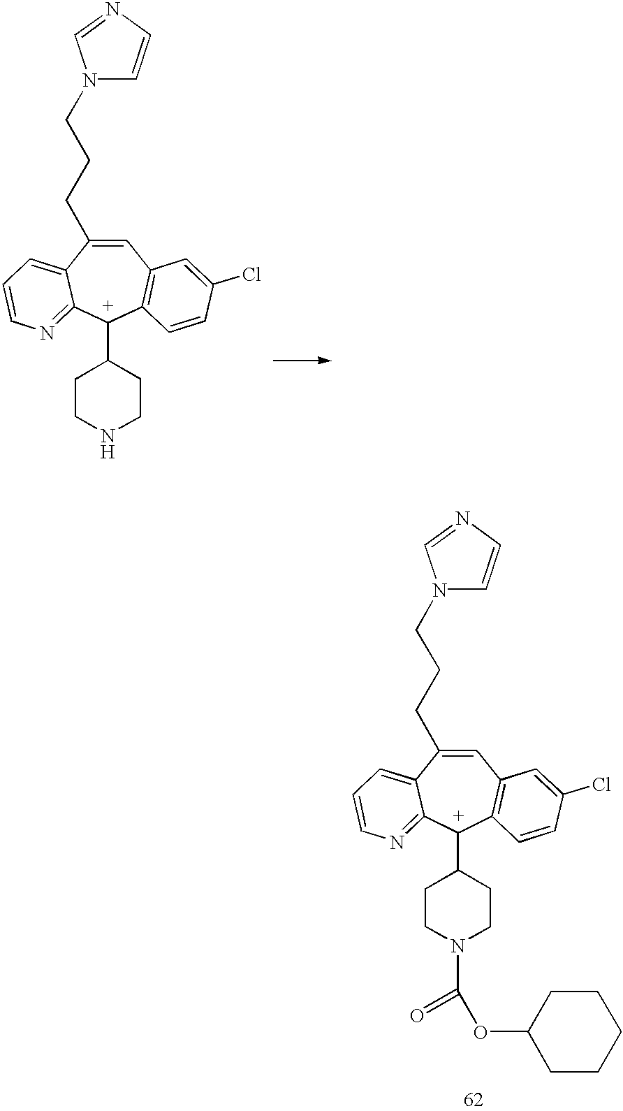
C1=C(CCCN2C=CN=C2)C2=CC=CN=C2[C+](C2CCN(C(OC3CCCCC3)=O)CC2)C2=C1C=C(Cl)C=C2.C1=C(CCCN2C=CN=C2)C2=CC=CN=C2[C+](C2CCNCC2)C2=C1C=C(Cl)C=C2
